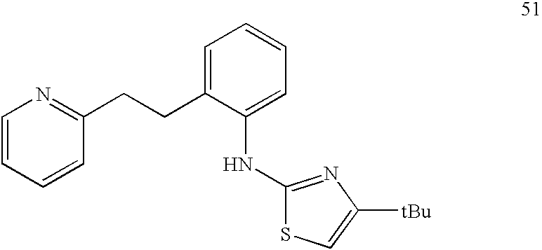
C1=CC=CC(CCC2=CC=CC=C2NC2=NC([tBu])=CS2)=N1
